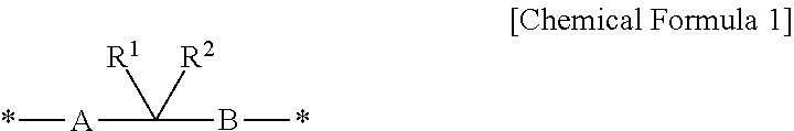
*[A]C(B*)([R1])[R2]
